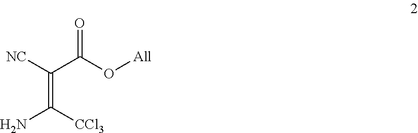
[NC]C(C(O[All])=O)=C(N)[CCl3]
